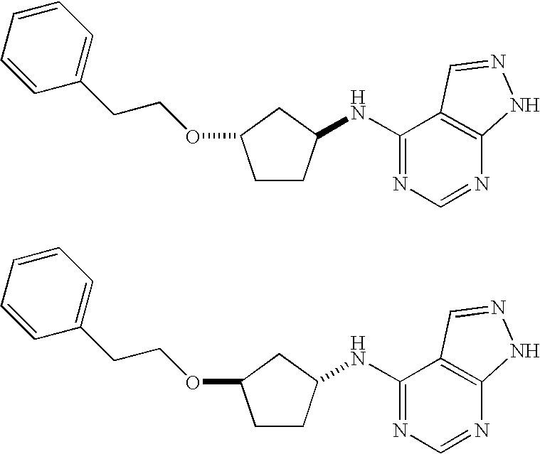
C1=CC=CC(CCOC2CCC(NC3=NC=NC4=C3C=NN4)C2)=C1.C1=CC=CC(CCOC2CCC(NC3=NC=NC4=C3C=NN4)C2)=C1
